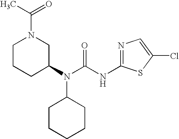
N(C(N(C1CN(C(C)=O)CCC1)C1CCCCC1)=O)C1=NC=C(Cl)S1
